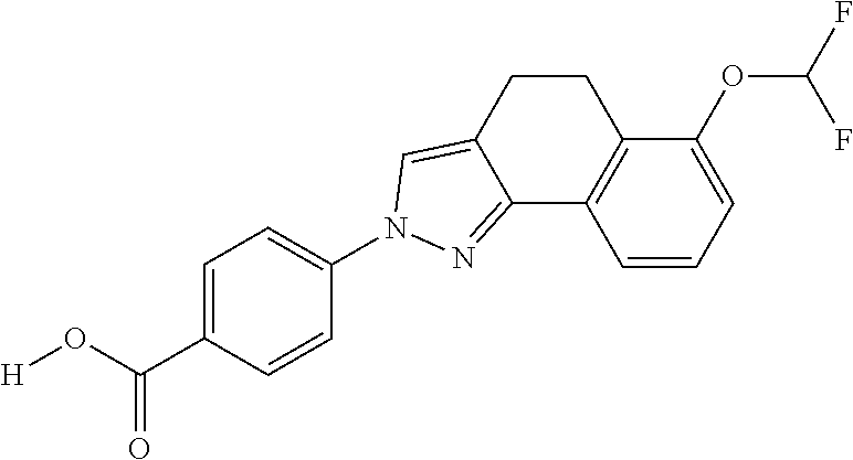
C1(N2C=C3CCC4=C(C=CC=C4OC(F)F)C3=N2)=CC=C(C(O[H])=O)C=C1
